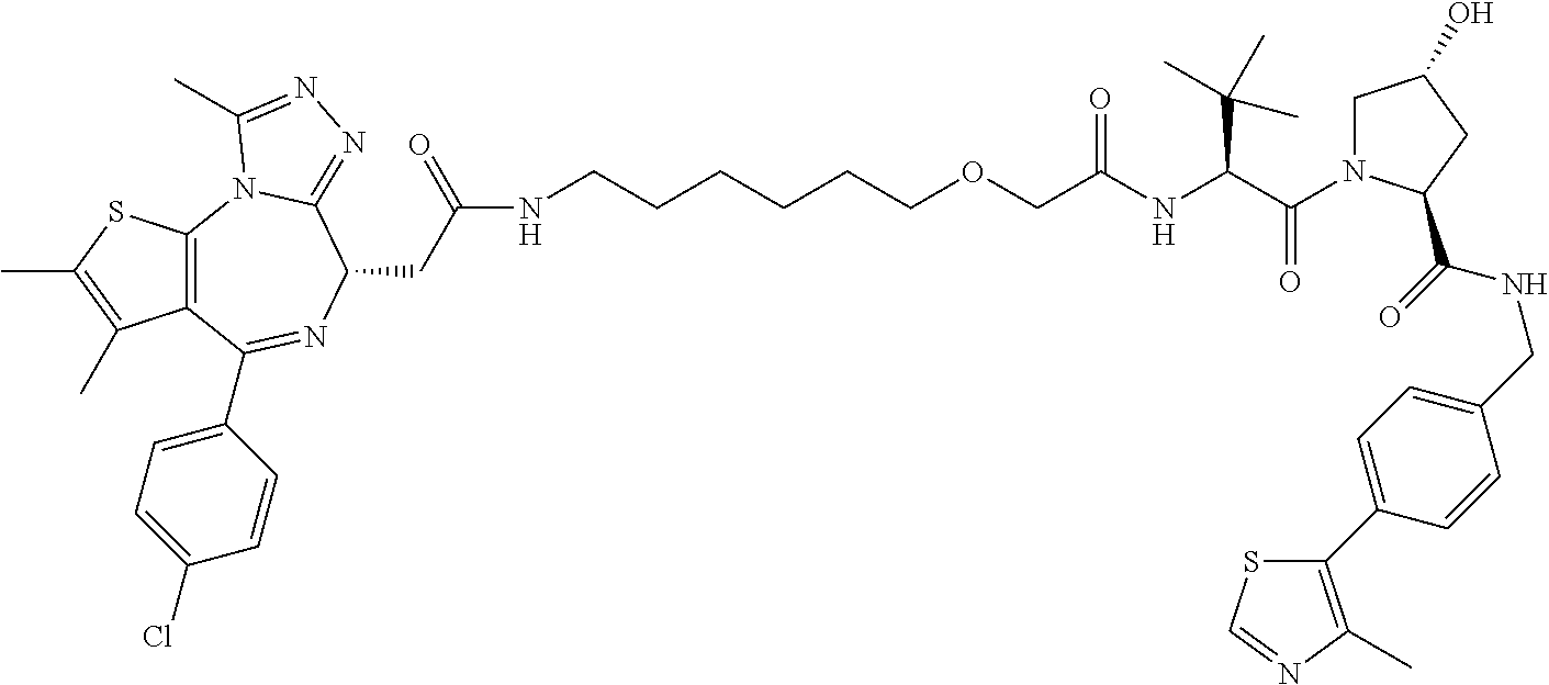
S1C(C)=C(C)C2=C1N1C(=NN=C1C)C(CC(NCCCCCCOCC(NC(C(=O)N1CC(O)CC1C(=O)NCC1=CC=C(C3=C(C)N=CS3)C=C1)C(C)(C)C)=O)=O)N=C2C1=CC=C(Cl)C=C1
